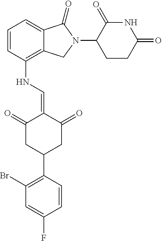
C1(NC=C2C(=O)CC(C3=C(Br)C=C(F)C=C3)CC2=O)=C2C(=CC=C1)C(=O)N(C1C(=O)NC(=O)CC1)C2
